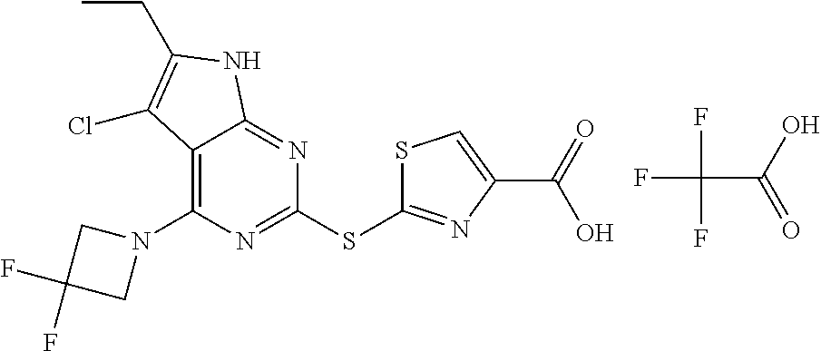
C1(SC2=NC(C(O)=O)=CS2)=NC(N2CC(F)(F)C2)=C2C(=N1)NC(CC)=C2Cl.FC(C(=O)O)(F)F
